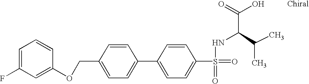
C1=C(F)C=C(OCC2=CC=C(C3=CC=C(S(=O)(NC(C(O)=O)C(C)C)=O)C=C3)C=C2)C=C1
